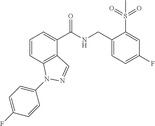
C1=CC2=C(C(C(NCC3=CC=C(F)C=C3S(=O)(=O)C)=O)=C1)C=NN2C1=CC=C(F)C=C1
